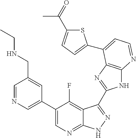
C1=NC=C(C2=CN=C3C(=C2F)C(C2=NC4=C(N2)N=CC=C4C2=CC=C(C(=O)C)S2)=NN3)C=C1CNCC
